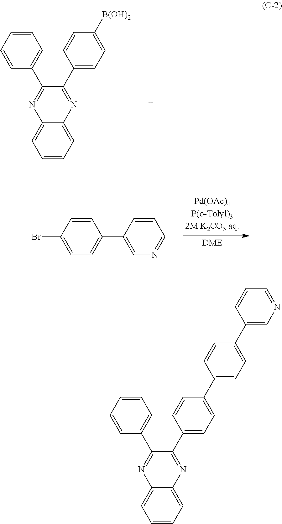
C1=CC=CC(C2=NC3=CC=CC=C3N=C2C2=CC=C([B(OH)2])C=C2)=C1.C1=CC(Br)=CC=C1C1=CN=CC=C1.C1=CC=CC(C2=NC3=CC=CC=C3N=C2C2=CC=C(C3=CC=C(C4=CN=CC=C4)C=C3)C=C2)=C1
